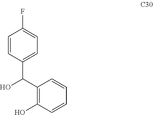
C1=CC(C(O)C2=C(O)C=CC=C2)=CC=C1F
